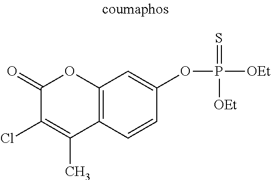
C1(=O)C(Cl)=C(C)C2=C(O1)C=C(OP(=S)([OEt])[OEt])C=C2
